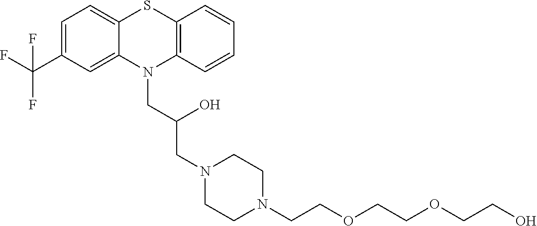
C1=C(C(F)(F)F)C=C2C(=C1)SC1=C(N2CC(CN2CCN(CCOCCOCCO)CC2)O)C=CC=C1
